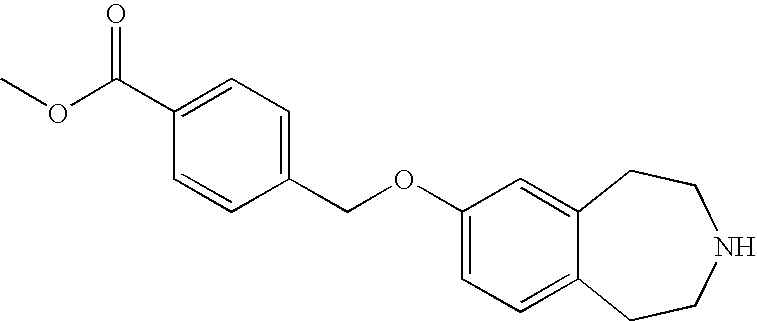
C1=CC(COC2=CC=C3C(=C2)CCNCC3)=CC=C1C(OC)=O
